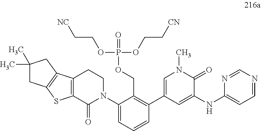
C1(N2CCC3=C(C2=O)SC2=C3CC(C)(C)C2)=CC=CC(C2=CN(C)C(=O)C(NC3=CC=NC=N3)=C2)=C1COP(OCC[NC])(OCC[CN])=O
